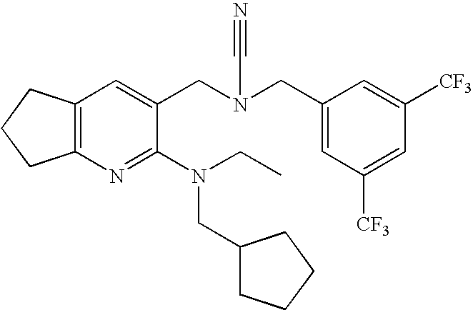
C12=C(C=C(CN(CC3=CC([CF3])=CC([CF3])=C3)C#N)C(N(CC)CC3CCCC3)=N1)CCC2
